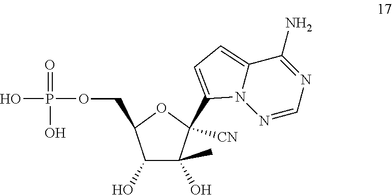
O1C(COP(O)(=O)O)C(O)C(O)(C)C1(C1=CC=C2C(N)=NC=NN21)[CN]
